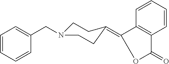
C1=CC=CC(CN2CCC(=C3C4=C(C=CC=C4)C(=O)O3)CC2)=C1
